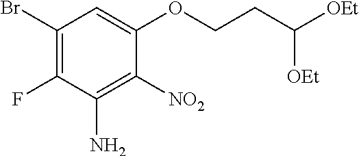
C1(Br)=C(F)C(N)=C([NO2])C(OCCC([OEt])[OEt])=C1
